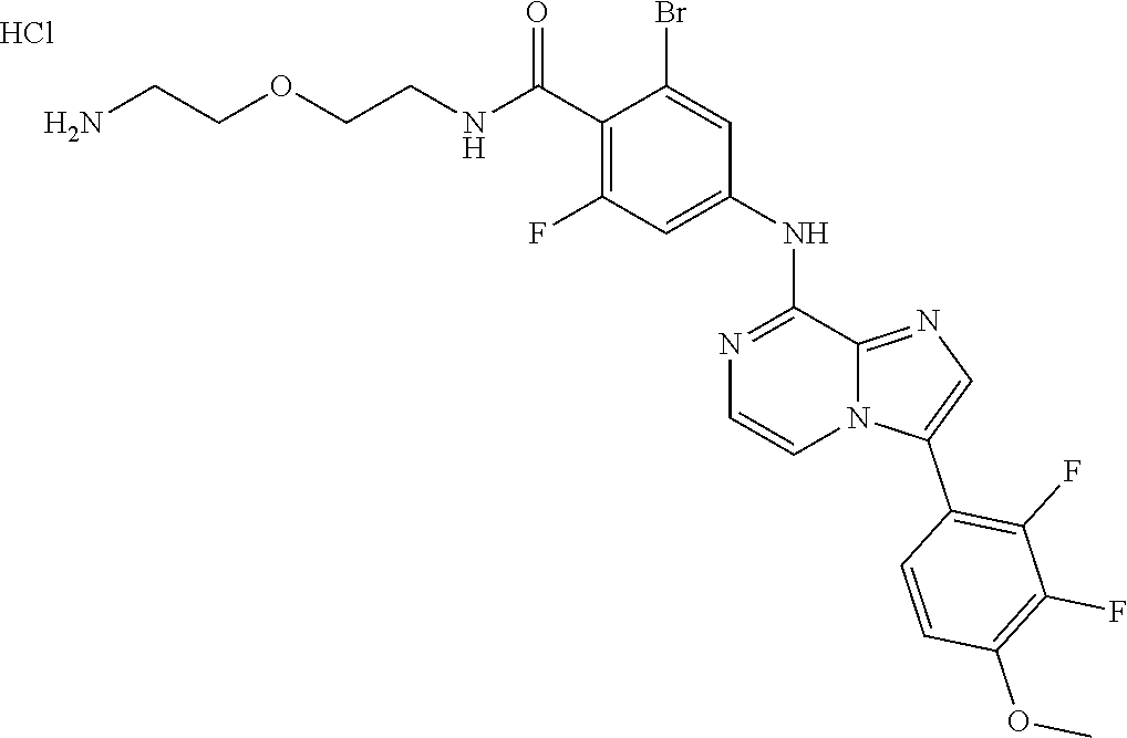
C1(C(NCCOCCN)=O)=C(F)C=C(NC2=NC=CN3C2=NC=C3C2=C(F)C(F)=C(OC)C=C2)C=C1Br.Cl
